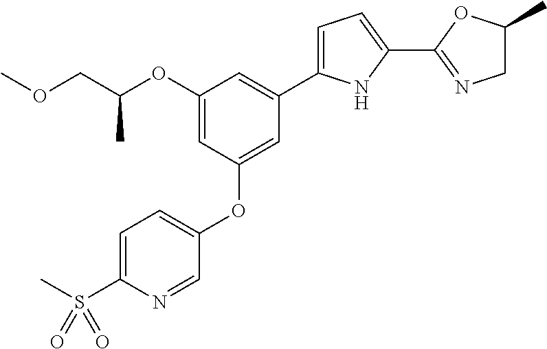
C1(OC(COC)C)=CC(OC2=CC=C(S(=O)(C)=O)N=C2)=CC(C2=CC=C(C3=NCC(C)O3)N2)=C1
